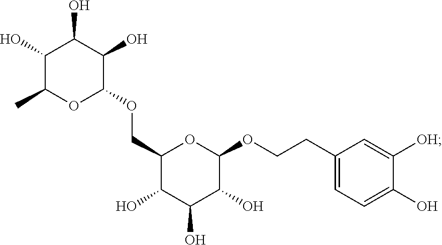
C1(CCOC2OC(COC3C(O)C(O)C(O)C(C)O3)C(O)C(O)C2O)=CC=C(O)C([OH])=C1
